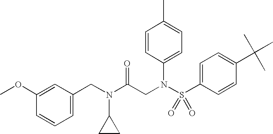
COC1=CC(CN(C(CN(S(C2=CC=C(C(C)(C)C)C=C2)(=O)=O)C2=CC=C(C)C=C2)=O)C2CC2)=CC=C1
